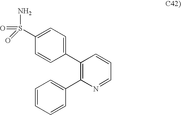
C1=CC(C2=C(C3=CC=CC=C3)N=CC=C2)=CC=C1S(N)(=O)=O
